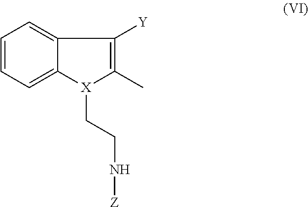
C1=CC=C2C(=C1)C([Y])=C(C)[X]2CCN[Z]
